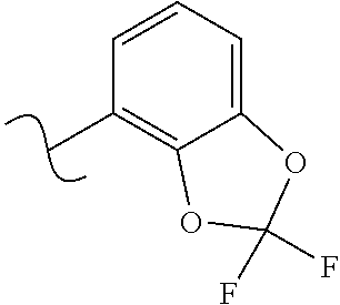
CC1=C2C(=CC=C1)OC(F)(F)O2
